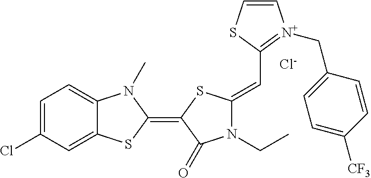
[Cl-].C1=C(Cl)C=C2C(=C1)N(C)C(=C1SC(=CC3=[N+](CC4=CC=C([CF3])C=C4)C=CS3)N(CC)C1=O)S2
